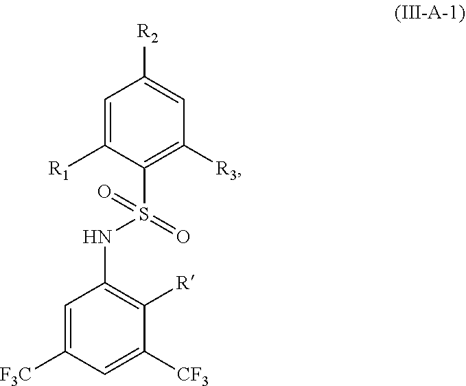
S(NC1=C([R])C([CF3])=CC([F3C])=C1)(C1=C([R3])C=C([R2])C=C1[R1])(=O)=O
